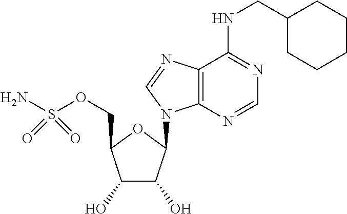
C1(O)C(O)C(N2C3=C(N=C2)C(NCC2CCCCC2)=NC=N3)OC1COS(N)(=O)=O
